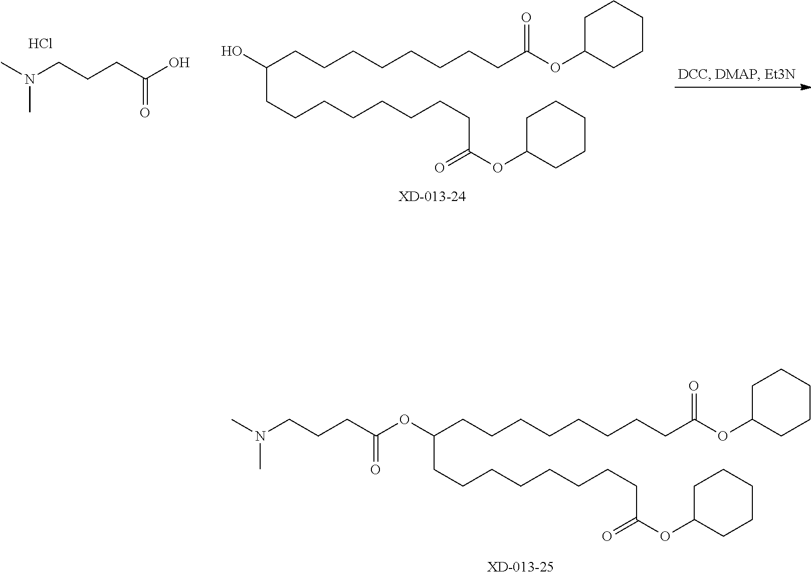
C(CCCCCCCCC(OC1CCCCC1)=O)(CCCCCCCCC(OC1CCCCC1)=O)OC(CCCN(C)C)=O.OC(CCCCCCCCC(OC1CCCCC1)=O)CCCCCCCCC(OC1CCCCC1)=O.CN(CCCC(O)=O)C.Cl
